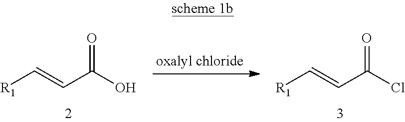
[R1]C=CC(O)=O.[R1]C=CC(Cl)=O
